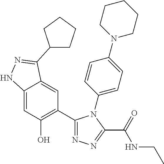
C12=CC(O)=C(C3=NN=C(C(=O)NCC)N3C3=CC=C(N4CCCCC4)C=C3)C=C1C(C1CCCC1)=NN2
